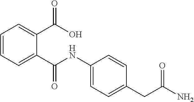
C1=CC=C(C(=O)O)C(C(=O)NC2=CC=C(CC(N)=O)C=C2)=C1
